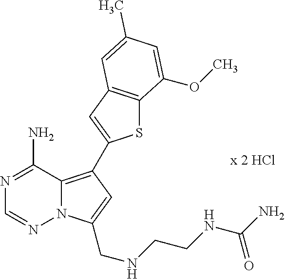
S1C2=C(C=C1C1=C3N(N=CN=C3N)C(CNCCNC(N)=O)=C1)C=C(C)C=C2OC
